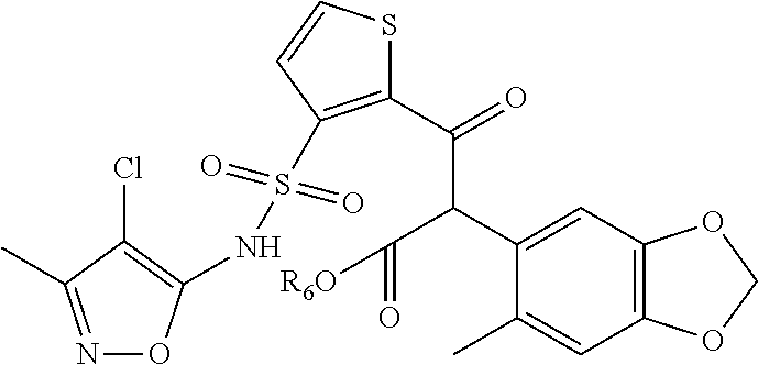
N1=C(C)C(Cl)=C(NS(C2=C(C(C(C3=CC4=C(C=C3C)OCO4)C(=O)[R6O])=O)SC=C2)(=O)=O)O1
